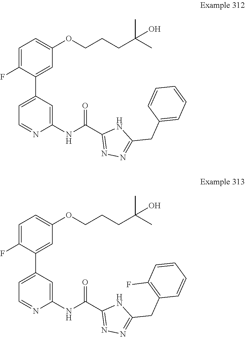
C1=C(F)C(C2=CC=NC(NC(C3=NN=C(CC4=CC=CC=C4)N3)=O)=C2)=CC(OCCCC(C)(C)O)=C1.C1=C(F)C(C2=CC=NC(NC(C3=NN=C(CC4=C(F)C=CC=C4)N3)=O)=C2)=CC(OCCCC(C)(C)O)=C1
